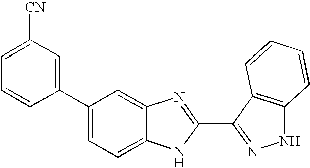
C1=C2C(=CC(C3=CC([CN])=CC=C3)=C1)N=C(C1=NNC3=C1C=CC=C3)N2
